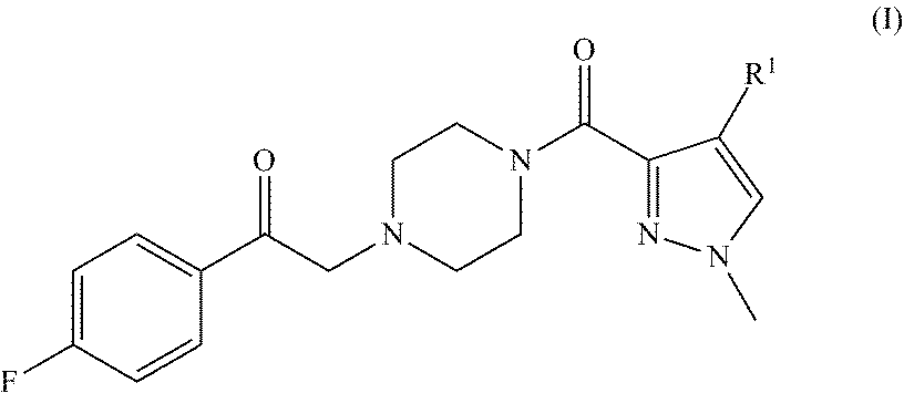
C1=C(F)C=CC(C(CN2CCN(C(C3=NN(C)C=C3[R1])=O)CC2)=O)=C1
